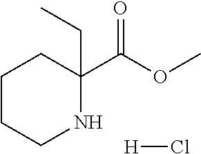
C1CCNC(C(OC)=O)(CC)C1.[H]Cl
